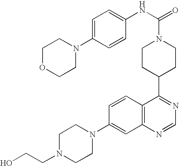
N1(C2=CC3=C(C=C2)C(C2CCN(C(NC4=CC=C(N5CCOCC5)C=C4)=O)CC2)=NC=N3)CCN(CCO)CC1
